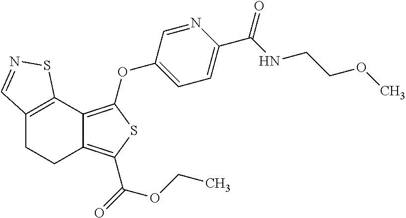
C12=C(C3=C(OC4=CC=C(C(NCCOC)=O)N=C4)SC(C(=O)OCC)=C3CC1)SN=C2
